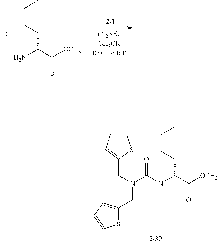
C(N(C(NC(C([OCH3])=O)CCCC)=O)CC1=CC=CS1)C1=CC=CS1.NC(C([OCH3])=O)CCCC.Cl
